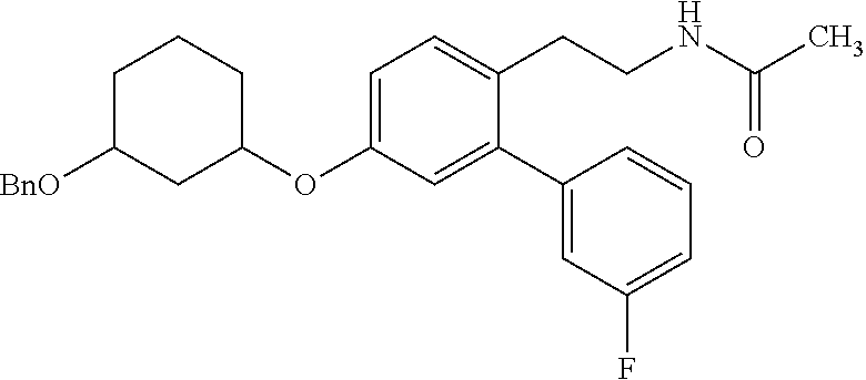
C1(OC2=CC=C(CCNC(C)=O)C(C3=CC(F)=CC=C3)=C2)CCCC([BnO])C1
